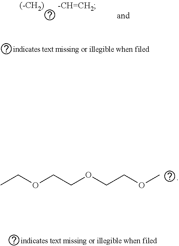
CCOCCOCCOC
